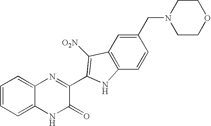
C1=CC=C2C(=C1)N=C(C1=C([O2N])C3=C(C=CC(CN4CCOCC4)=C3)N1)C(=O)N2
